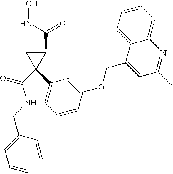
C1(C2=CC=CC(OCC3=CC(C)=NC4=CC=CC=C34)=C2)(C(=O)NCC2=CC=CC=C2)C(C(NO)=O)C1
